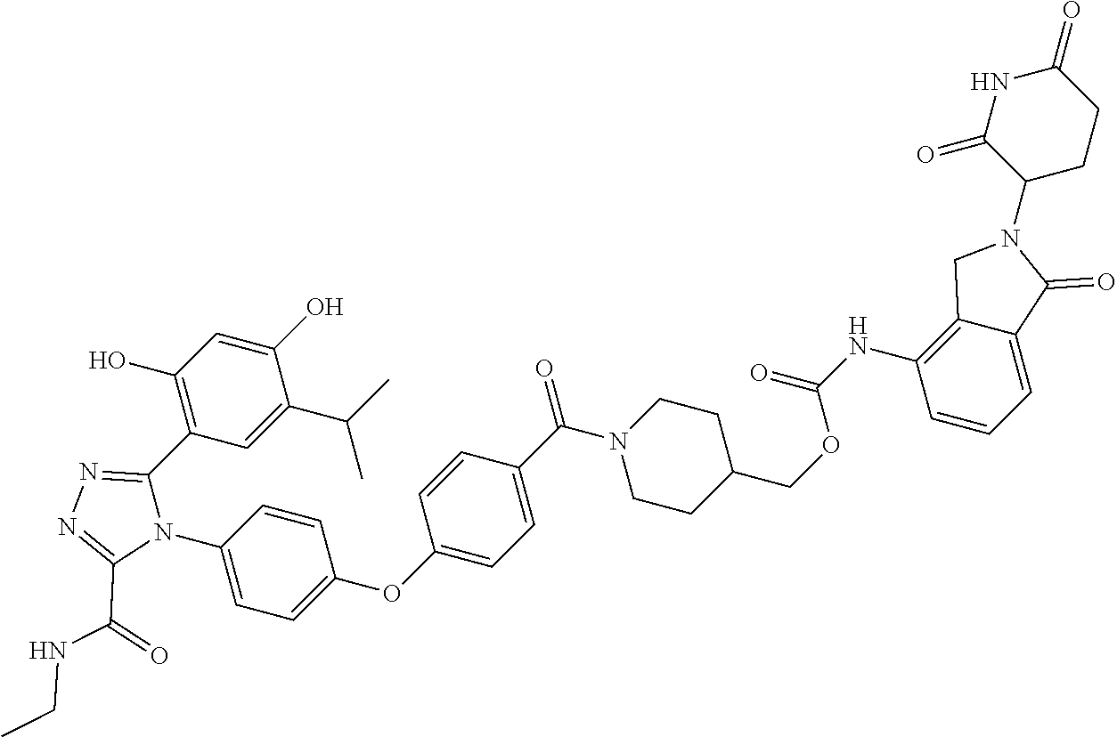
N1C(=O)C(N2CC3=C(NC(OCC4CCN(C(=O)C5=CC=C(OC6=CC=C(N7C(C8=C(O)C=C(O)C(C(C)C)=C8)=NN=C7C(NCC)=O)C=C6)C=C5)CC4)=O)C=CC=C3C2=O)CCC1=O
